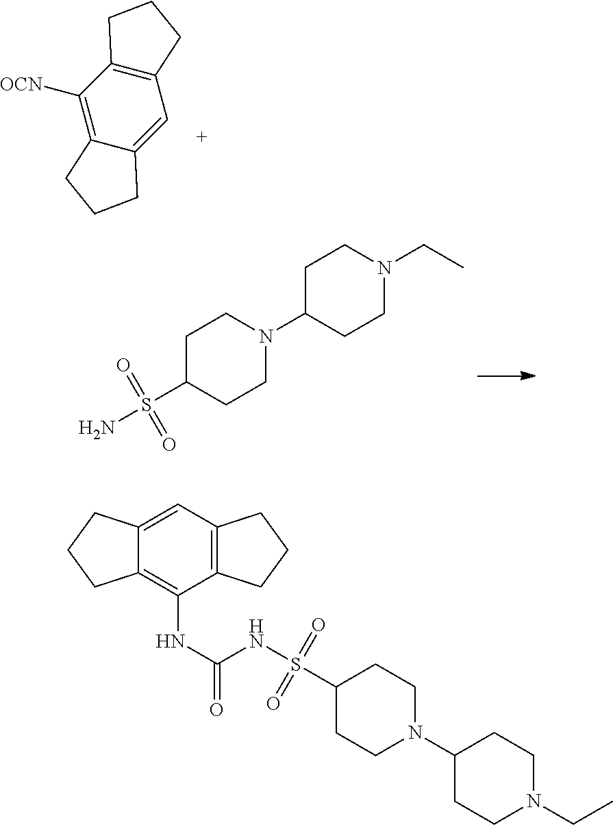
C12=C(C([OCN])=C3C(=C1)CCC3)CCC2.C1C(S(N)(=O)=O)CCN(C2CCN(CC)CC2)C1.C1C(S(NC(NC2=C3C(=CC4=C2CCC4)CCC3)=O)(=O)=O)CCN(C2CCN(CC)CC2)C1
